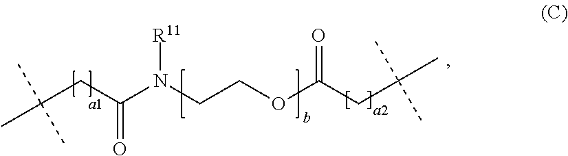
C(CC(N(CCOC(CC(C)(C)C)=O)[R11])=O)(C)(C)C
